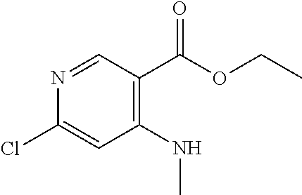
ClC1=CC(NC)=C(C(OCC)=O)C=N1
